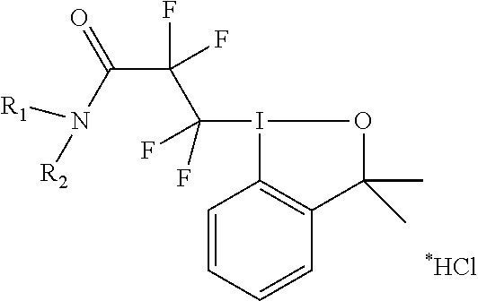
C12=C(C=CC=C1)C(C)(C)OI2C(F)(F)C(C(=O)N([R1])[R2])(F)F
